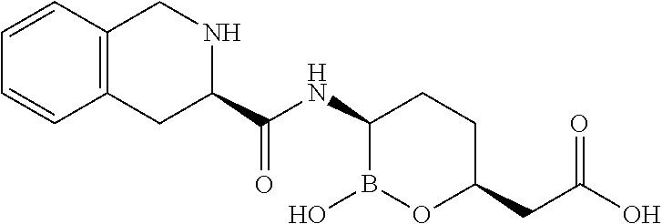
C1(C(NC2B(O)OC(CC(O)=O)CC2)=O)NCC2=C(C1)C=CC=C2
